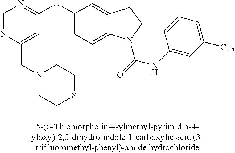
C1(OC2=CC=C3C(=C2)CCN3C(=O)NC2=CC([CF3])=CC=C2)=NC=NC(CN2CCSCC2)=C1
